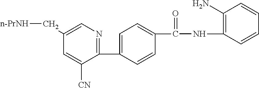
C1(C2=CC=C(C(NC3=C(N)C=CC=C3)=O)C=C2)=NC=C(C[n-PrNH])C=C1[CN]
